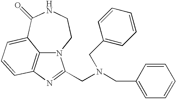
C12=C3N=C(CN(CC4=CC=CC=C4)CC4=CC=CC=C4)N1CCNC(=O)C2=CC=C3
